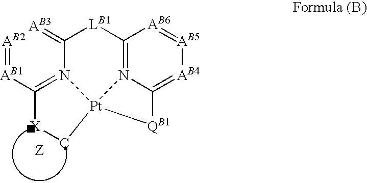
[AB2]=[AB1]C1=N2C(=[AB3])[LB1]C3=N4C(=[AB4][AB5]=[AB6]3)[QB1][Pt]24C[X]1
